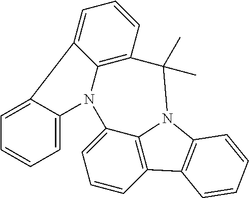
C1=CC2=C3C(=C1)N1C4=CC=CC=C4C4=CC=CC(=C14)C(C)(C)N3C1=C2C=CC=C1
